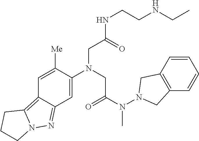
C1=C([Me])C(N(CC(N(N2CC3=C(C2)C=CC=C3)C)=O)CC(NCCNCC)=O)=CC2=NN3C(=C12)CCC3
